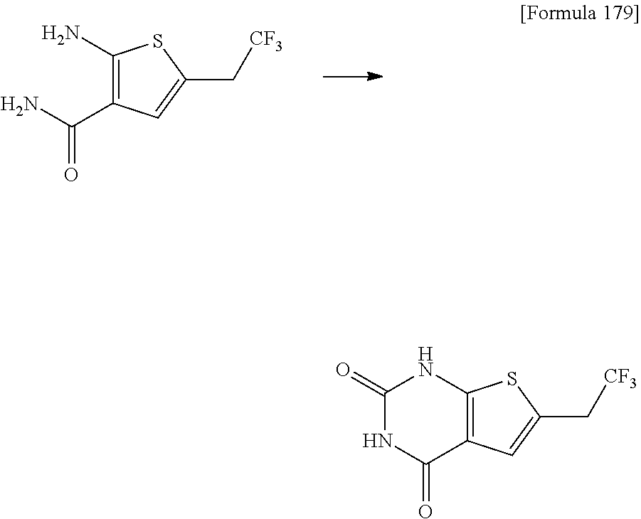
NC(C1=C(N)SC(C[CF3])=C1)=O.C1(=O)NC(=O)C2=C(N1)SC(C[CF3])=C2
